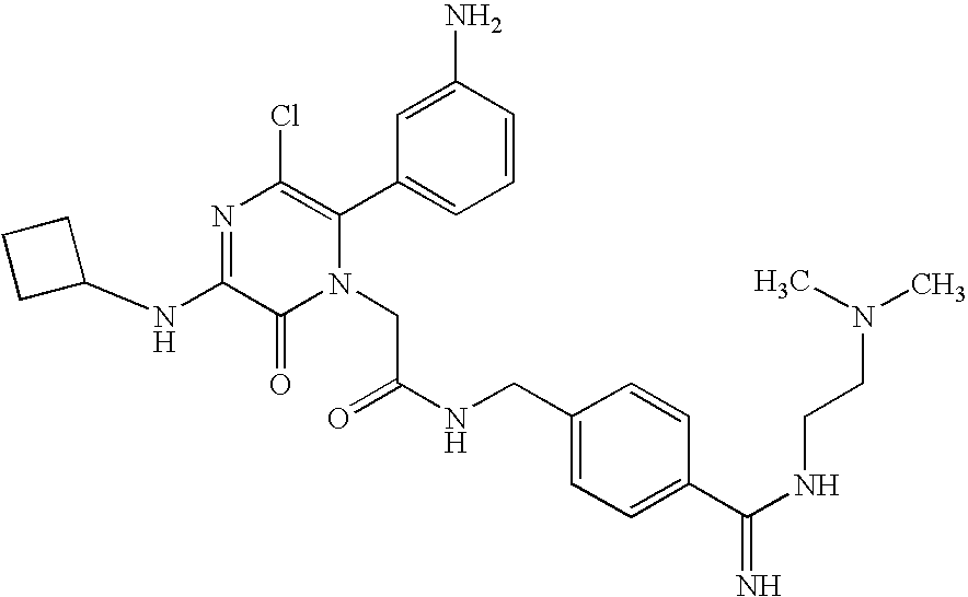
N1=C(NC2CCC2)C(=O)N(CC(=O)NCC2=CC=C(C(=N)NCCN(C)C)C=C2)C(C2=CC=CC(N)=C2)=C1Cl
